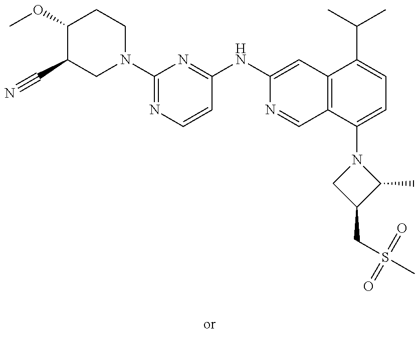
C1(OC)C(C#N)CN(C2=NC=CC(NC3=CC4=C(C=N3)C(N3CC(CS(C)(=O)=O)C3C)=CC=C4C(C)C)=N2)CC1
